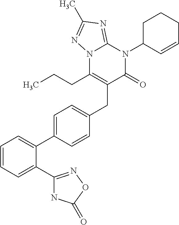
C1=CC=C(C2=NOC(=O)N2)C(C2=CC=C(CC3=C(CCC)N4C(=NC(C)=N4)N(C4C=CCCC4)C3=O)C=C2)=C1
